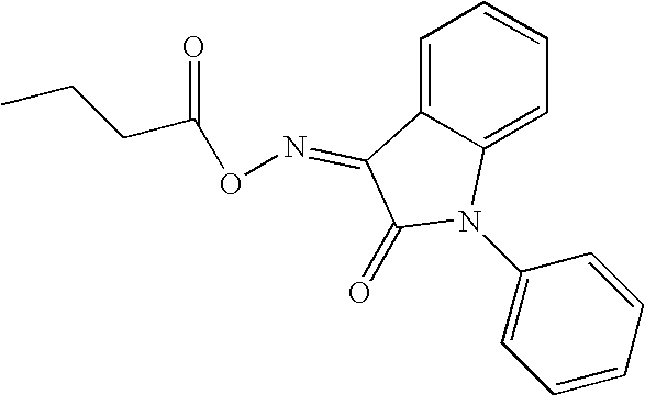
C1=C2C(=CC=C1)N(C1=CC=CC=C1)C(=O)C2=NOC(=O)CCC
